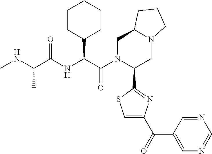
C(C(=O)NC(C(N1C(C2=NC(C(=O)C3=CN=CN=C3)=CS2)CN2C(C1)CCC2)=O)C1CCCCC1)(NC)C
